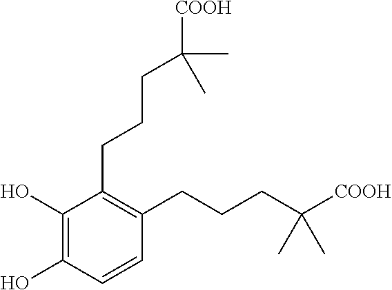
C1(O)=C(O)C=CC(CCCC([COOH])(C)C)=C1CCCC(C)(C)[COOH]
